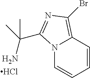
N12C=CC=CC1=C(Br)N=C2C(N)(C)C.Cl
